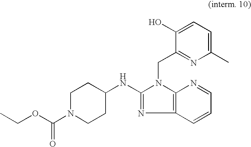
C12=C(N(CC3=NC(C)=CC=C3O)C(NC3CCN(C(OCC)=O)CC3)=N1)N=CC=C2
